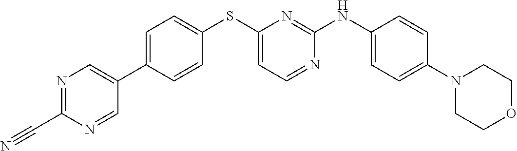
C1(N2CCOCC2)=CC=C(NC2=NC(SC3=CC=C(C4=CN=C(C#N)N=C4)C=C3)=CC=N2)C=C1
